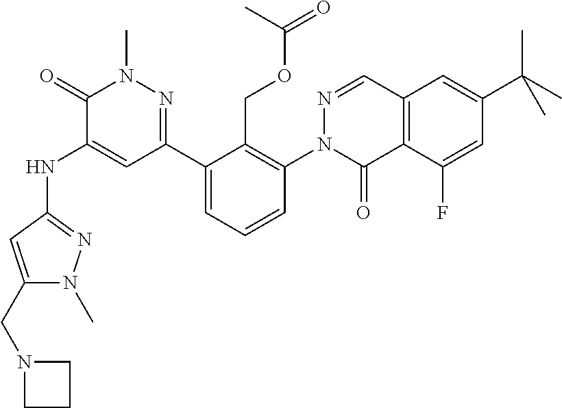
N(C1=CC(C2=CC=CC(N3C(=O)C4=C(C=N3)C=C(C(C)(C)C)C=C4F)=C2COC(=O)C)=NN(C)C1=O)C1=NN(C)C(CN2CCC2)=C1
